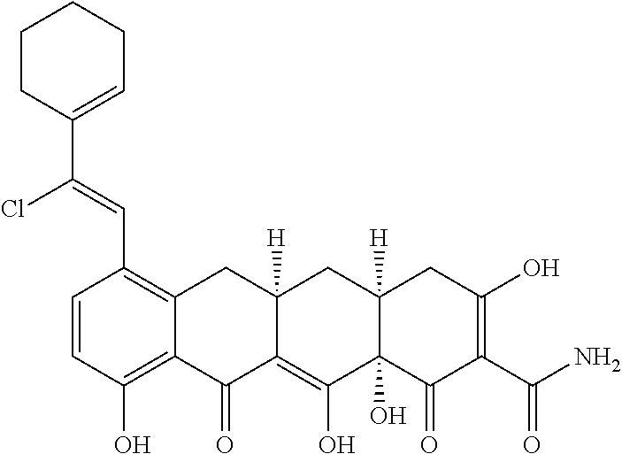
C1=CC(O)=C2C(=C1C=C(C1=CCCCC1)Cl)CC1([H])C(=C(O)C3(O)C([H])(C1)CC(O)=C(C(N)=O)C3=O)C2=O
